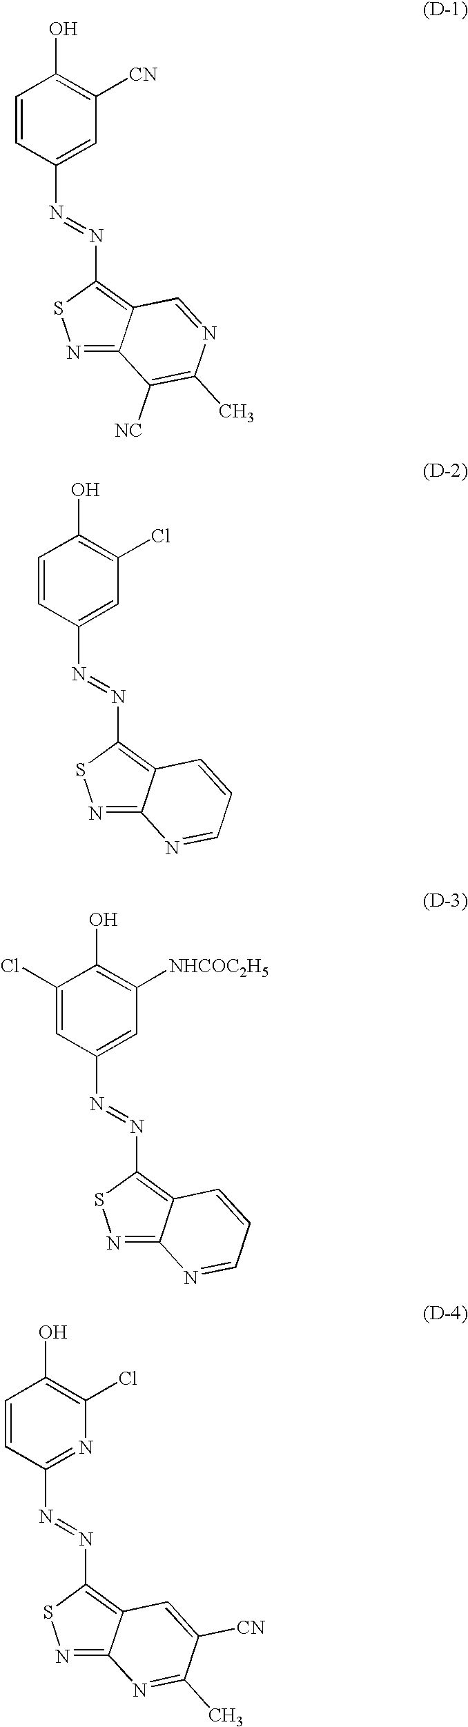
N1=C2C(=C(N=NC3=CC([CN])=C(O)C=C3)S1)C=NC(C)=C2[NC].N1=C2C(=C(N=NC3=CC(Cl)=C(O)C=C3)S1)C=CC=N2.N1=C2C(=C(N=NC3=CC([NHCOC2H5])=C(O)C(Cl)=C3)S1)C=CC=N2.N1=C2C(=C(N=NC3=NC(Cl)=C(O)C=C3)S1)C=C([CN])C(C)=N2
